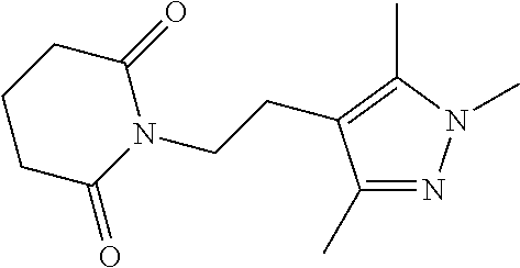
C1CC(=O)N(CCC2=C(C)N(C)N=C2C)C(=O)C1
